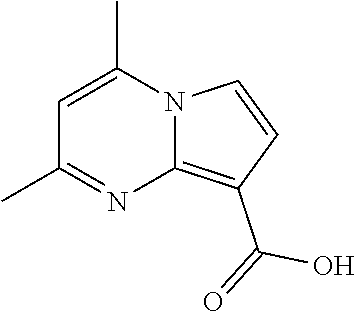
C1=C(C)N2C(=C(C(O)=O)C=C2)N=C1C
